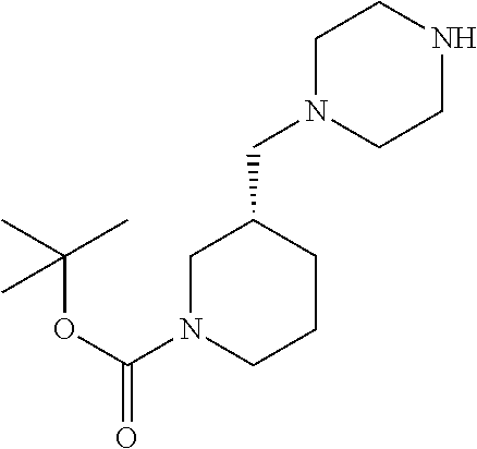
N1(C(OC(C)(C)C)=O)CCCC(CN2CCNCC2)C1
